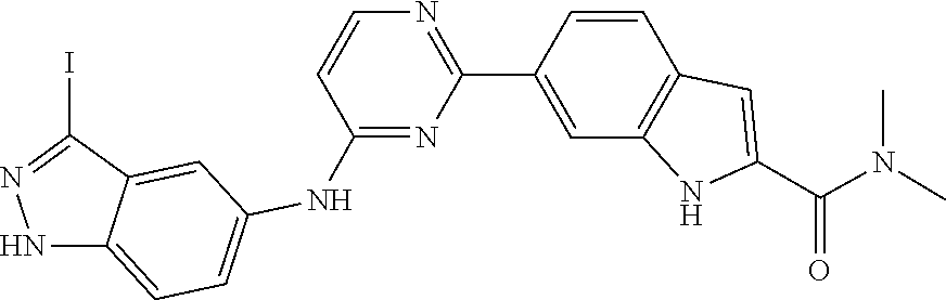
CN(C(C1=CC2=C(C=C(C3=NC=CC(NC4=CC=C5C(=C4)C(I)=NN5)=N3)C=C2)N1)=O)C
